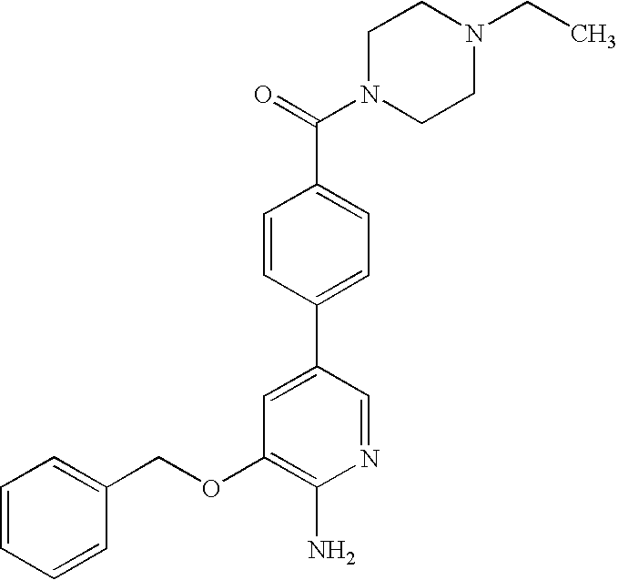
C1(OCC2=CC=CC=C2)=C(N)N=CC(C2=CC=C(C(=O)N3CCN(CC)CC3)C=C2)=C1
